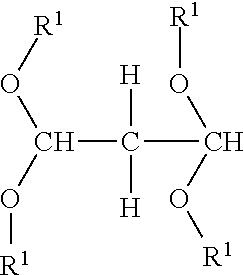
C(C(C(O[R1])O[R1])([H])[H])(O[R1])O[R1]
